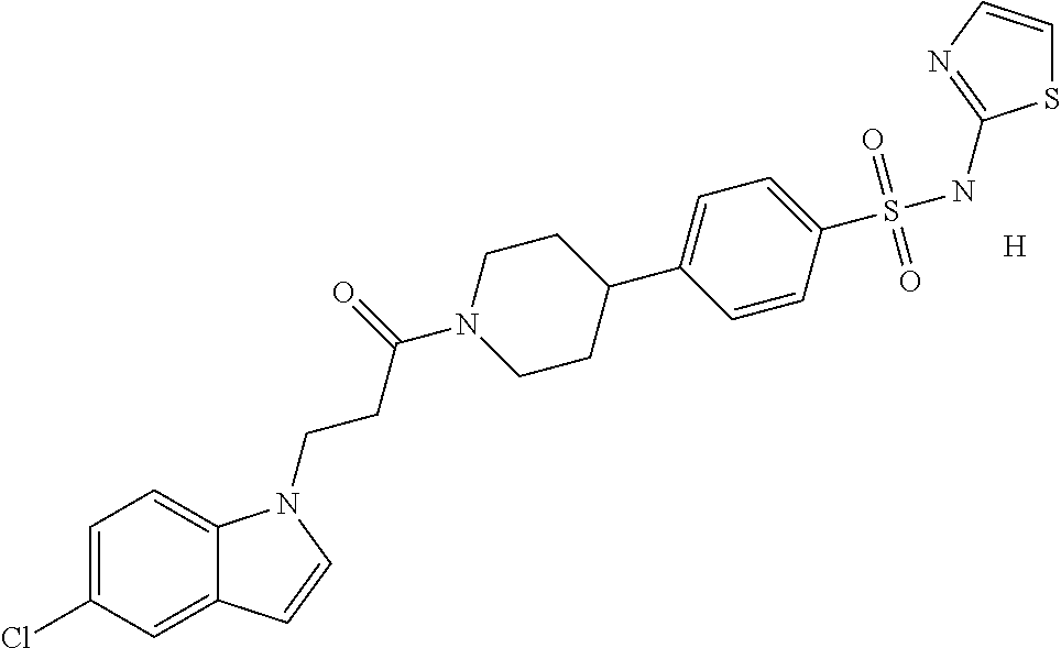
[H].C1=C(Cl)C=C2C(=C1)N(CCC(N1CCC(C3=CC=C(S(NC4=NC=CS4)(=O)=O)C=C3)CC1)=O)C=C2
